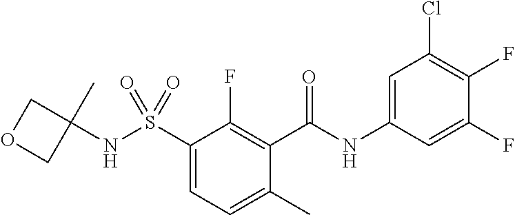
C1(S(=O)(=O)NC2(C)COC2)=CC=C(C)C(C(NC2=CC(Cl)=C(F)C(F)=C2)=O)=C1F
